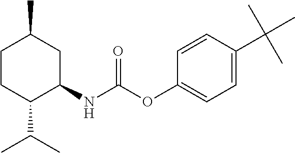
CC1CCC(C(C)C)C(NC(=O)OC2=CC=C(C(C)(C)C)C=C2)C1
